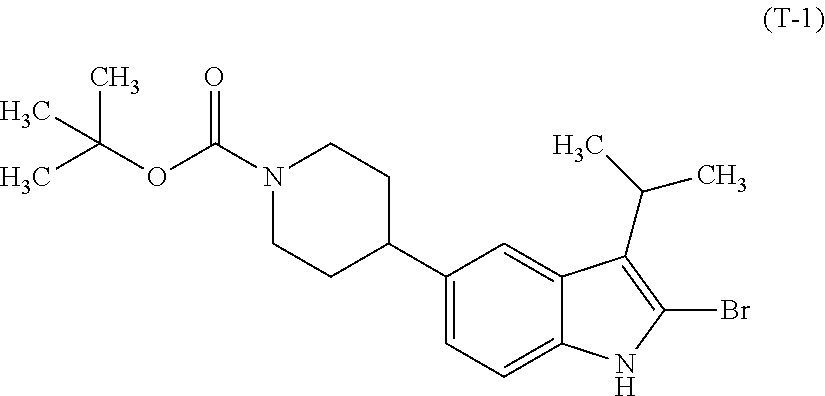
N1(C(=O)OC(C)(C)C)CCC(C2=CC=C3C(=C2)C(C(C)C)=C(Br)N3)CC1
